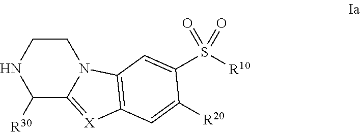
C1CNC([R30])C2=[X]C3=C(N12)C=C(S([R10])(=O)=O)C([R20])=C3
